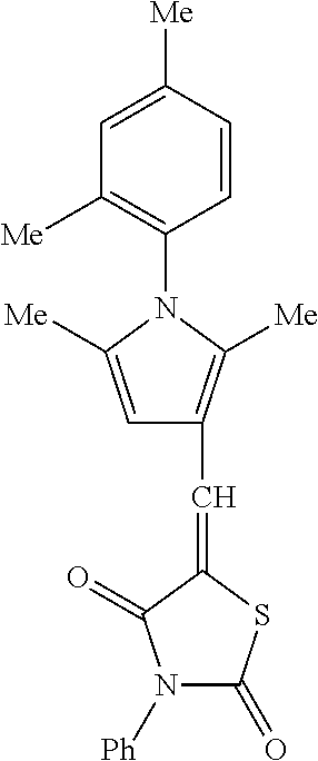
[Ph]N1C(=O)SC(=CC2=C([Me])N(C3=C([Me])C=C([Me])C=C3)C([Me])=C2)C1=O
